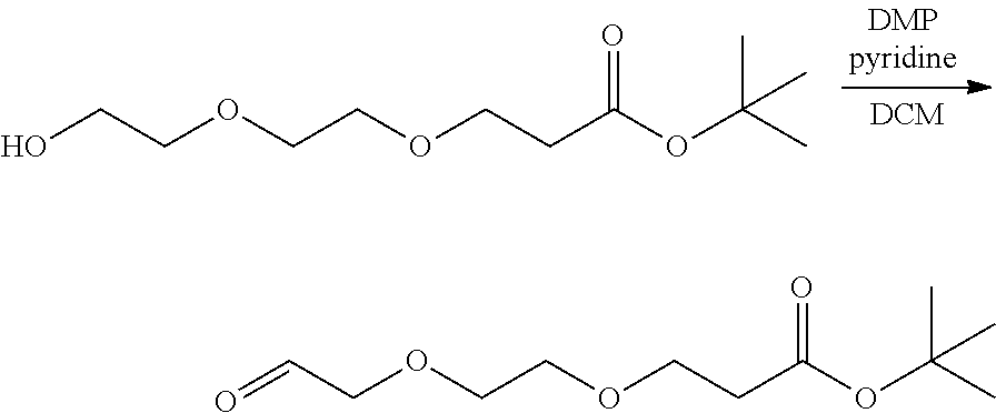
OCCOCCOCCC(OC(C)(C)C)=O.O=CCOCCOCCC(OC(C)(C)C)=O
